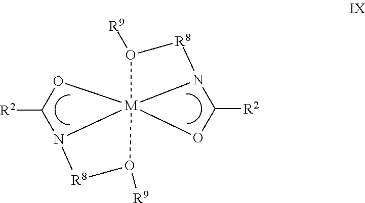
[R2]C1O[M]234(N1[R8]O2[R9])O([R9])[R8]N3C([R2])O4
